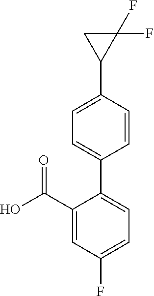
C1(F)=CC=C(C2=CC=C(C3C(F)(F)C3)C=C2)C(C(O)=O)=C1
